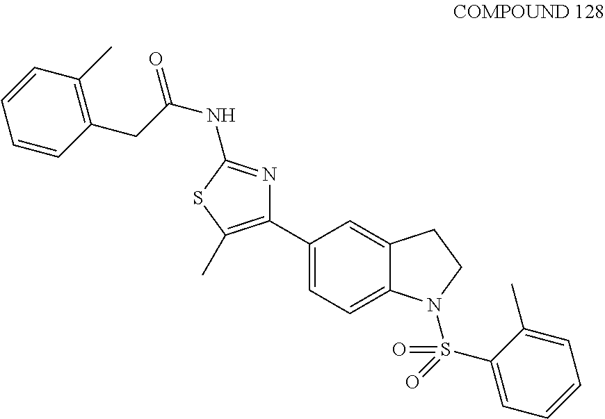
C1(C2=C(C)SC(NC(=O)CC3=C(C)C=CC=C3)=N2)=CC=C2C(=C1)CCN2S(C1=CC=CC=C1C)(=O)=O
